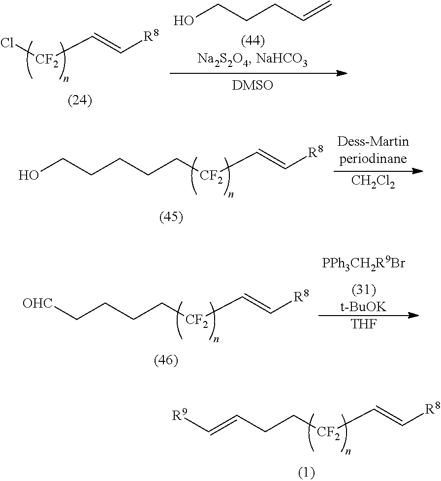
C(CC[CF2]C=C[R8])=C[R9].C(CCC=C)O.Cl[CF2]C=C[R8].C([CF2]C=C[R8])CCCCO.[CH2Cl2].C(CC[CF2]C=C[R8])C[OHC].[PPh3CH2R9Br].[t-BuOK].[THF]
